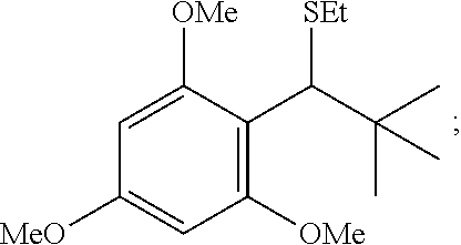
C1([MeO])=CC([OMe])=C(C([SEt])C(C)(C)C)C([OMe])=C1
